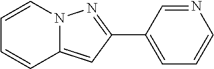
C1=CN2C(=CC(C3=CC=CN=C3)=N2)C=C1
